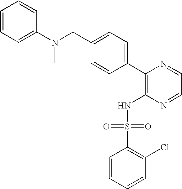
C1=CC=C(N(CC2=CC=C(C3=C(NS(C4=C(Cl)C=CC=C4)(=O)=O)N=CC=N3)C=C2)C)C=C1
